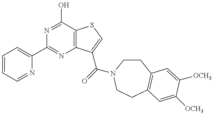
C1(C2=NC3=C(C(O)=N2)SC=C3C(=O)N2CCC3=C(CC2)C=C([OCH3])C([OCH3])=C3)=CC=CC=N1
